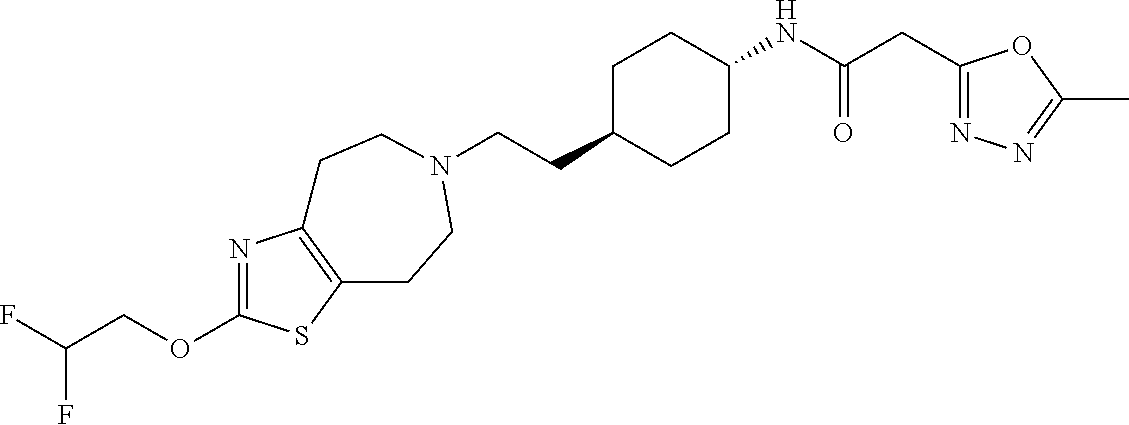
C(CC1CCC(NC(CC2=NN=C(C)O2)=O)CC1)N1CCC2=C(N=C(OCC(F)F)S2)CC1
